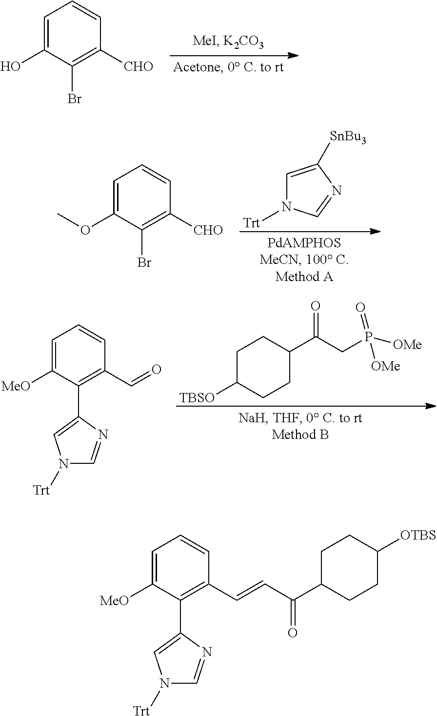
C1=C([MeO])C(C2=CN([Trt])C=N2)=C(C=CC(C2CCC([OTBS])CC2)=O)C=C1.C1=C([SnBu3])N=CN1[Trt].C1=C(OC)C(Br)=C([CHO])C=C1.C1=C(O)C(Br)=C([CHO])C=C1.C1C([TBSO])CCC(C(CP([OMe])([OMe])=O)=O)C1.C1=C([MeO])C(C2=CN([Trt])C=N2)=C(C=O)C=C1
